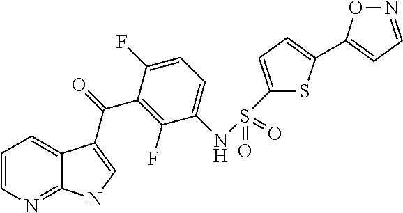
C1=CN=C2C(=C1)C(C(=O)C1=C(F)C(NS(C3=CC=C(C4=CC=NO4)S3)(=O)=O)=CC=C1F)=CN2
